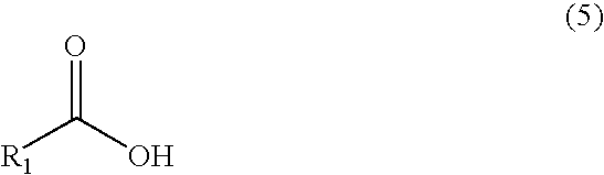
O=C([R1])O
